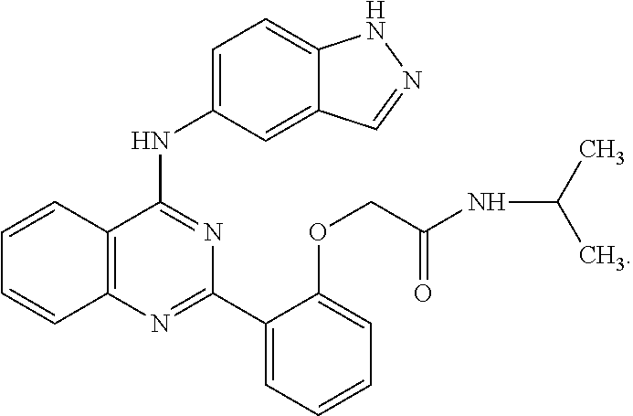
C1=CC2=C(C=C1)N=C(C1=CC=CC=C1OCC(NC(C)C)=O)N=C2NC1=CC=C2C(=C1)C=NN2
